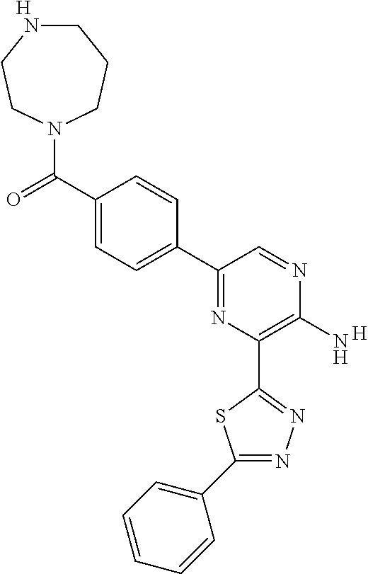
[H].C1(N)=C(C2=NN=C(C3=CC=CC=C3)S2)N=C(C2=CC=C(C(N3CCCNCC3)=O)C=C2)C=N1.[H]
